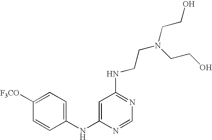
C1(NC2=CC(NCCN(CCO)CCO)=NC=N2)=CC=C([F3CO])C=C1
